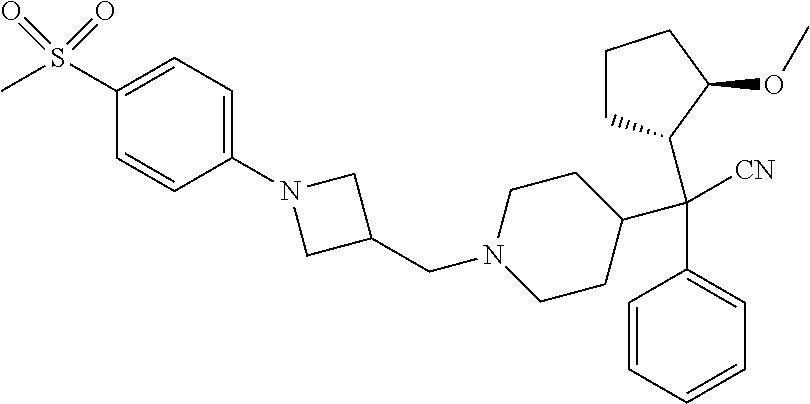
C(C1=CC=CC=C1)(C1CCN(CC2CN(C3=CC=C(S(=O)(C)=O)C=C3)C2)CC1)(C1CCCC1OC)[CN]
